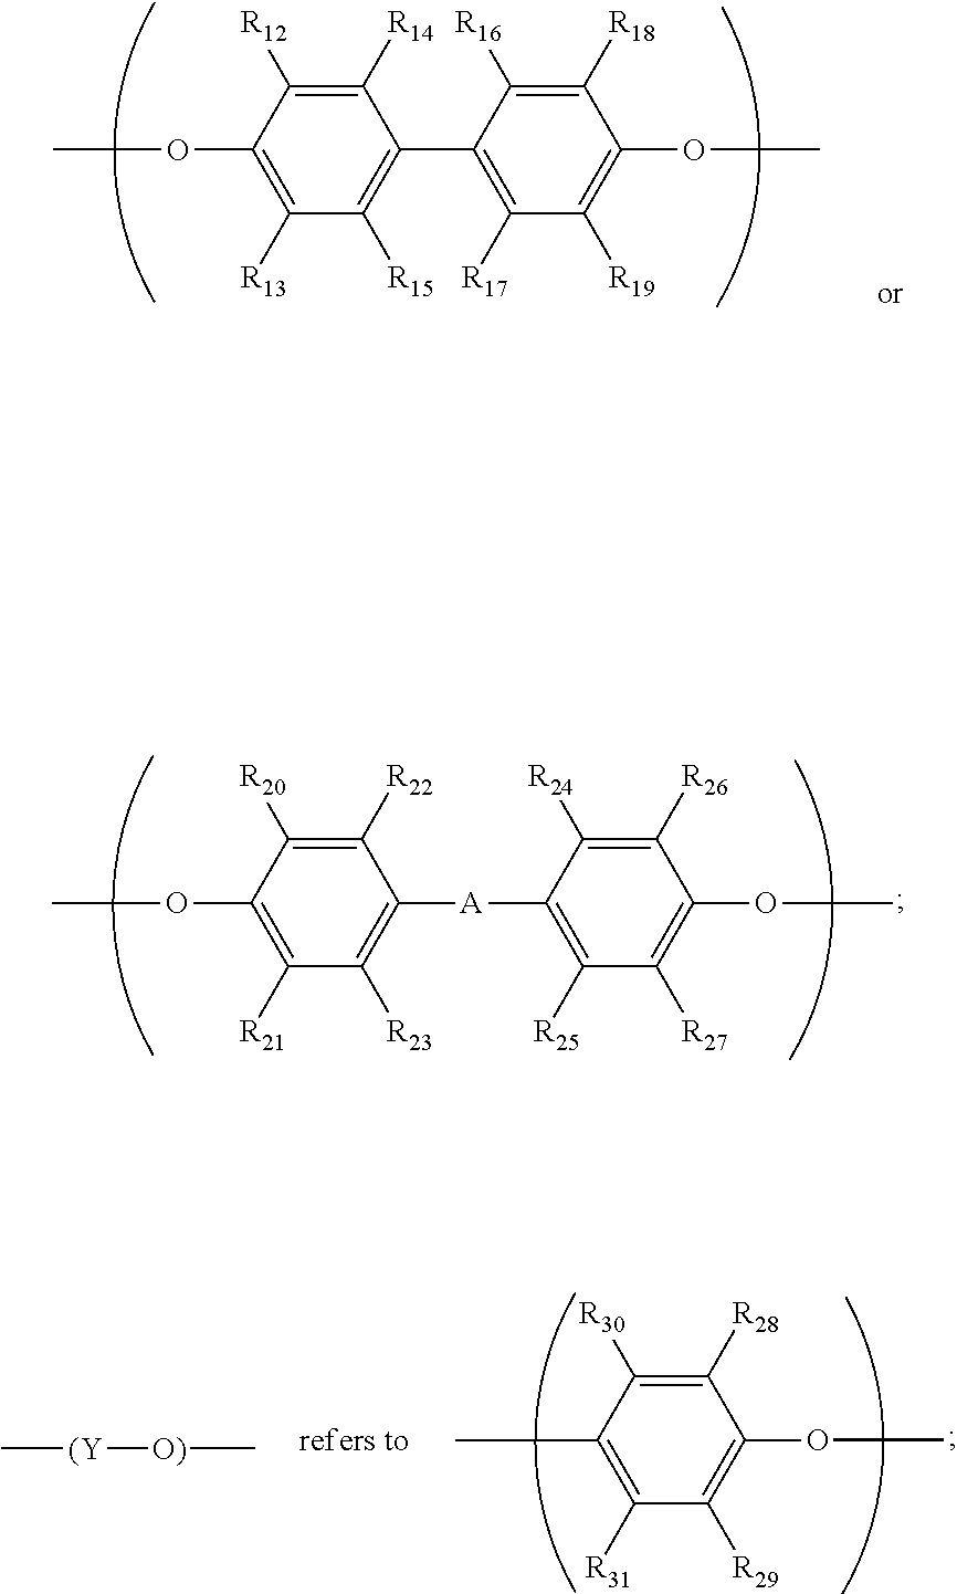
C1([R14])=C([R12])C(OC)=C([R13])C([R15])=C1C1=C([R17])C([R19])=C(OC)C([R18])=C1[R16].C1([R22])=C([R20])C(OC)=C([R21])C([R23])=C1[A]C1=C([R25])C([R27])=C(OC)C([R26])=C1[R24].C1(C)=C([R31])C([R29])=C(OC)C([R28])=C1[R30].C[(Y][O)]C
